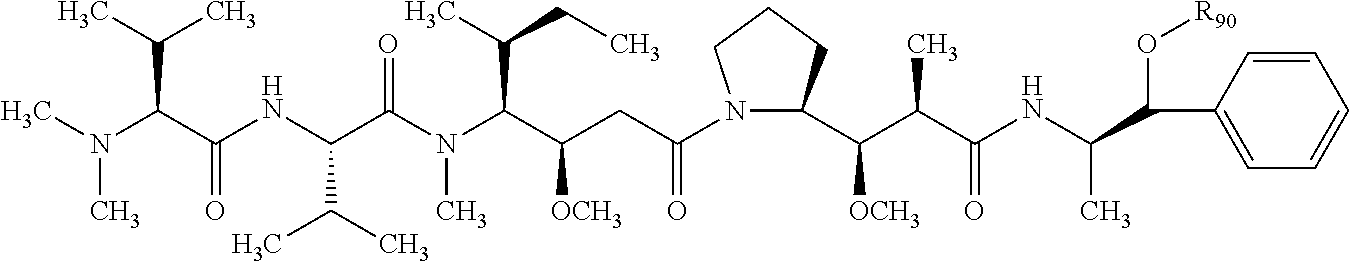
N(C(C(NC(C(N(C(C(CC(N1C(C(C(C(NC(C(C2=CC=CC=C2)O[R90])C)=O)C)[OCH3])CCC1)=O)[OCH3])C(C)CC)C)=O)C(C)C)=O)C(C)C)(C)C
